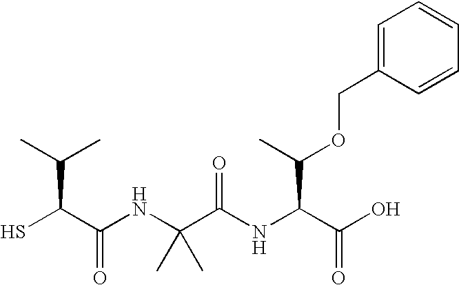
SC(C(NC(C(NC(C(O)=O)C(OCC1=CC=CC=C1)C)=O)(C)C)=O)C(C)C
